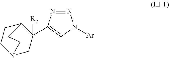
N12CC([R2])(C3=CN([Ar])N=N3)C(CC1)CC2
